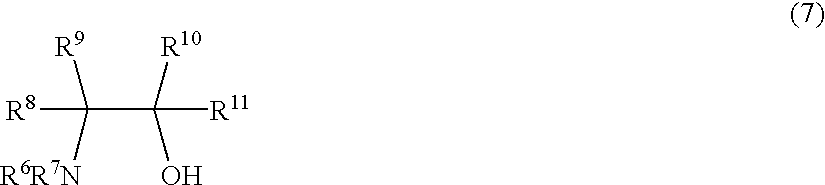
[R8]C(C([R11])([R10])O)([R9])[R6R7N]
